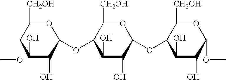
C1(O)C(O)C(OC2C(O)C(O)C(OC3C(O)C(O)C(OC)OC3[CH2OH])OC2[CH2OH])OC([CH2OH])C1OC
